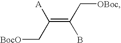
C(=C(C[OBoc])B)(C[BocO])[A]
